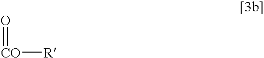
O=[CO][R]
